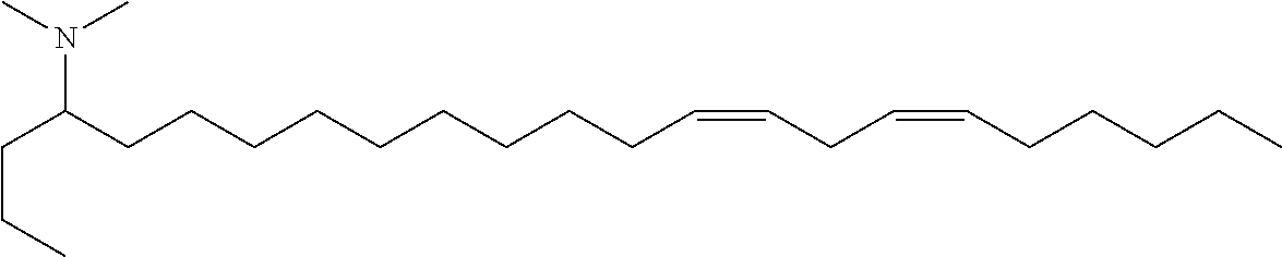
C(C(CCCCCCCCCC=CCC=CCCCCC)N(C)C)CC
